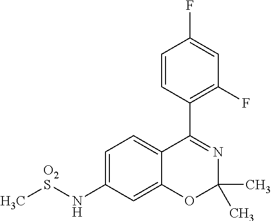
C1=CC(C2=NC(C)(C)OC3=CC(N[O2S]C)=CC=C23)=C(F)C=C1F
